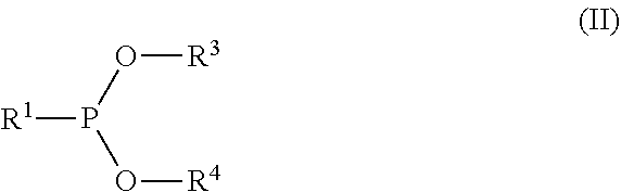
[R3]OP(O[R4])[R1]
